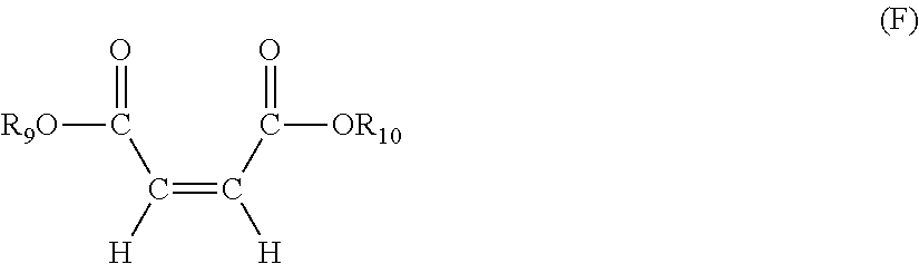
[R9O]C(=O)C([H])=C(C([OR10])=O)[H]
